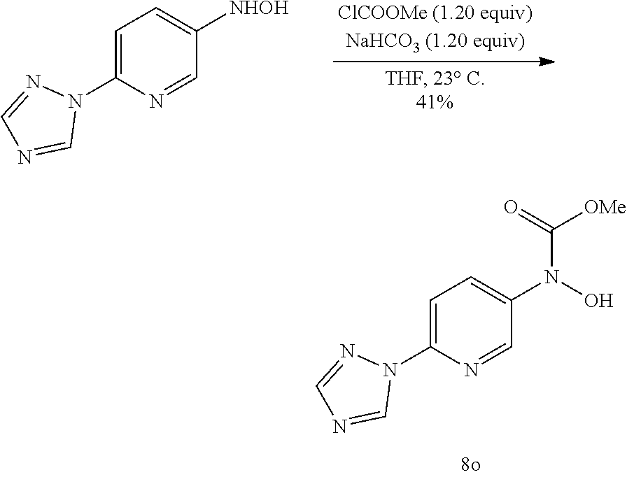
C1=C(N2N=CN=C2)N=CC([NHOH])=C1.C1=C(N2N=CN=C2)N=CC(N(O)C([OMe])=O)=C1
